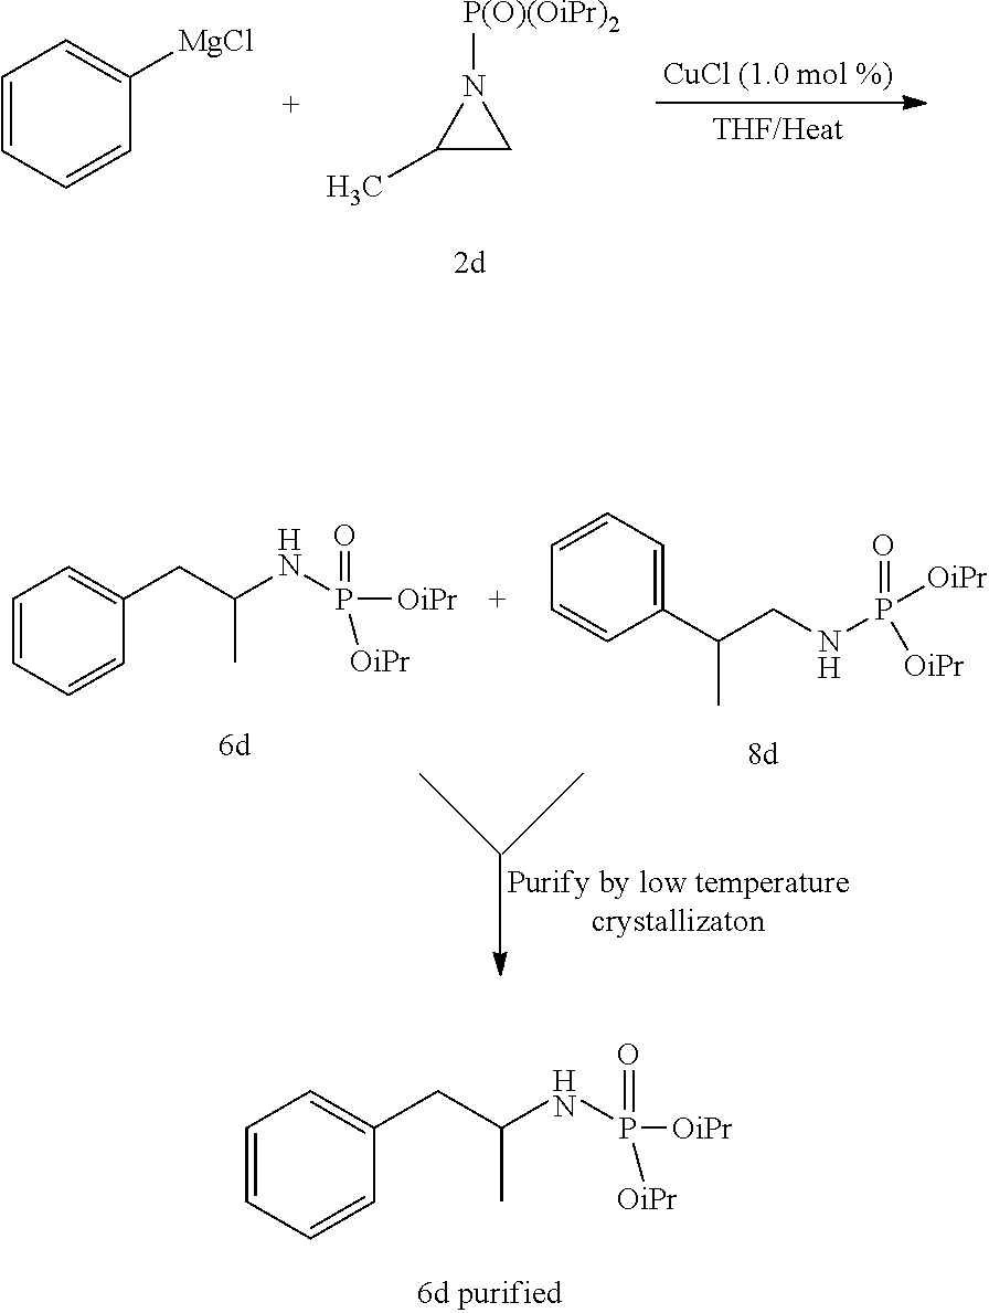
C1=CC=CC([MgCl])=C1.C1(C)CN1[P(O)(OiPr)2].C1=CC=CC(CC(NP([OiPr])(=O)[OiPr])C)=C1.C1=CC=C(C(CNP([OiPr])(=O)[OiPr])C)C=C1.C1=CC=CC(CC(NP([OiPr])(=O)[OiPr])C)=C1
